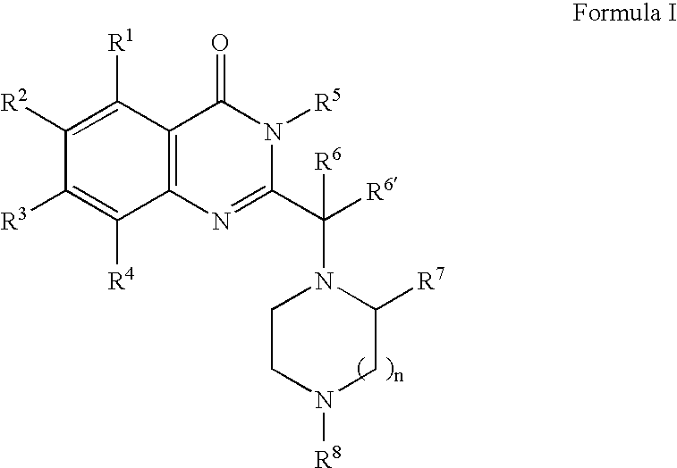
C1([R2])=C([R1])C2=C(C([R4])=C1[R3])N=C(C([R6])(N1CCN([R8])CC1[R7])[R6])N([R5])C2=O
